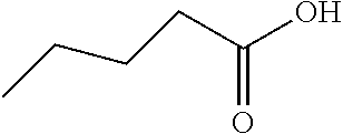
C(C(O)=O)CCC
